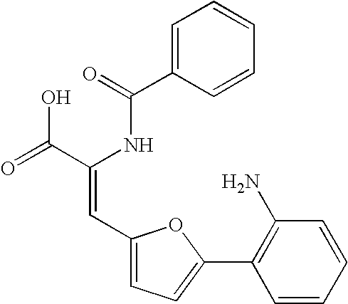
C1=C(C(=O)NC(C(=O)O)=CC2=CC=C(C3=C(N)C=CC=C3)O2)C=CC=C1
